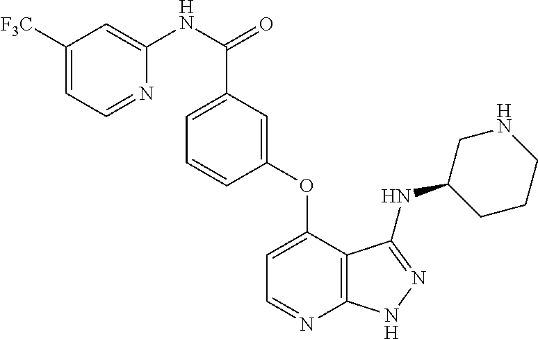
C1=C(C(NC2=CC([F3C])=CC=N2)=O)C=C(OC2=CC=NC3=C2C(NC2CCCNC2)=NN3)C=C1
